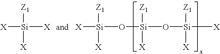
[X][Si]([X])([X])[Z1].[X][Si]([X])([Z1])O[Si](O[Si]([X])([Z1])[X])([Z1])[X]
